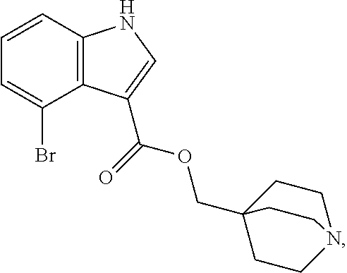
C12=C(C=CC=C1Br)NC=C2C(OCC12CCN(CC1)CC2)=O
